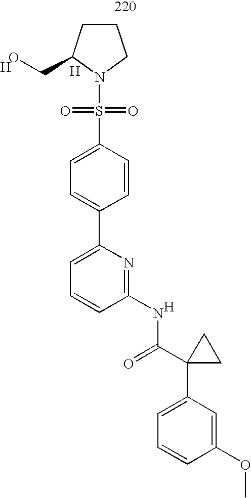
C1CC(CO)N(S(=O)(=O)C2=CC=C(C3=CC=CC(NC(C4(C5=CC=CC(OC)=C5)CC4)=O)=N3)C=C2)C1.[H].[H].[H]
